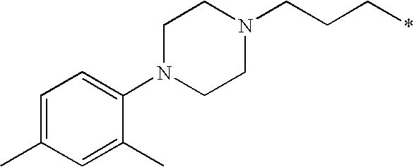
C1N(C2=CC=C(C)C=C2C)CCN(CCC*)C1
